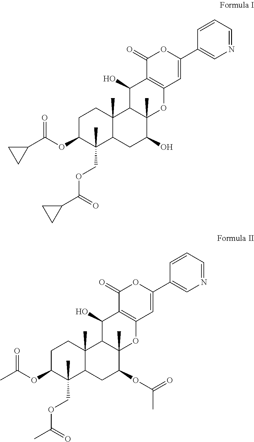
C1C(OC(C2CC2)=O)C(C)(COC(C2CC2)=O)C2C(C)(C1)C1C(C)(C(O)C2)OC2=C(C1O)C(=O)OC(C1=CN=CC=C1)=C2.C1C(OC(C)=O)C(C)(COC(C)=O)C2C(C)(C1)C1C(C)(C(OC(=O)C)C2)OC2=C(C1O)C(=O)OC(C1=CN=CC=C1)=C2
